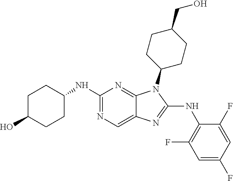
N1=C(NC2CCC(O)CC2)N=C2C(=C1)N=C(NC1=C(F)C=C(F)C=C1F)N2C1CCC(CO)CC1
